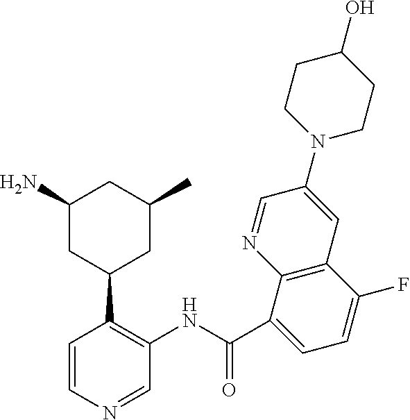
C1=NC2=C(C=C1N1CCC(O)CC1)C(F)=CC=C2C(NC1=C(C2CC(C)CC(N)C2)C=CN=C1)=O
